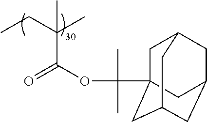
CCC(C)(C)C(OC(C)(C)C12CC3CC(CC(C1)C3)C2)=O
